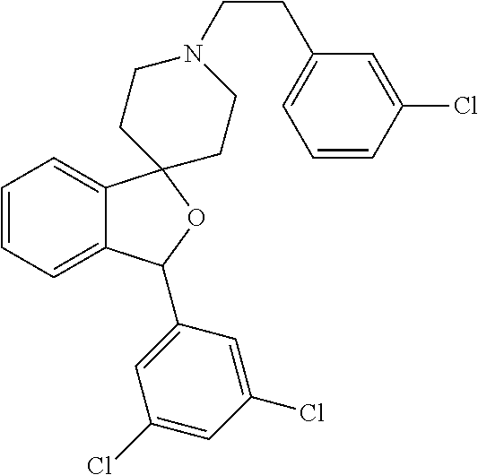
C1=C2C(=CC=C1)C1(OC2C2=CC(Cl)=CC(Cl)=C2)CCN(CCC2=CC=CC(Cl)=C2)CC1
